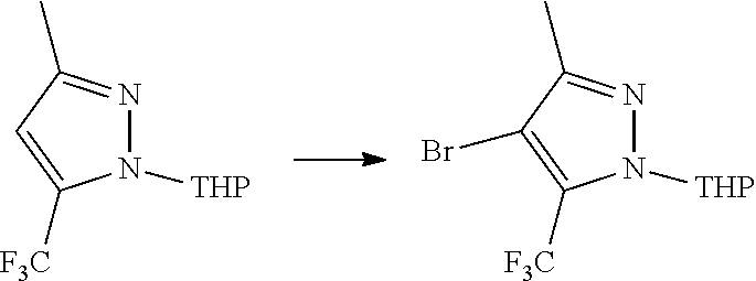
N1([THP])N=C(C)C(Br)=C1[F3C].N1([THP])N=C(C)C=C1[F3C]
